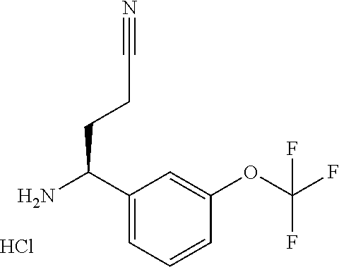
C1(C(N)CCC#N)=CC=CC(OC(F)(F)F)=C1.Cl
